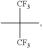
CC(C)([CF3])[CF3]
